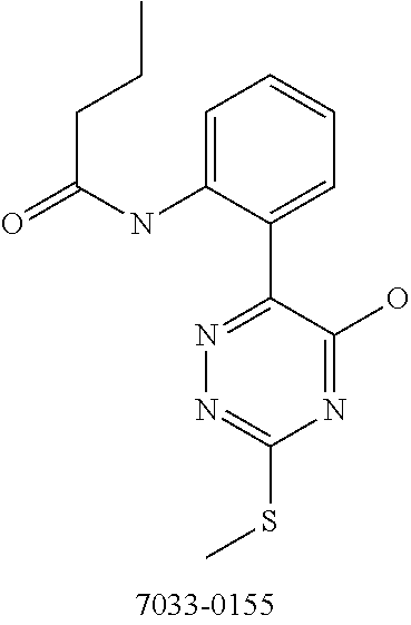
C1=C(NC(=O)CCC)C(C2=NN=C(SC)N=C2O)=CC=C1
